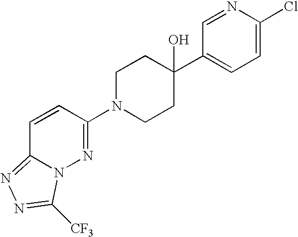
C1N(C2=NN3C(=NN=C3[CF3])C=C2)CCC(C2=CC=C(Cl)N=C2)(O)C1
